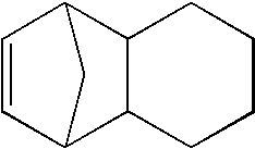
C1=CC2CC1C1CCCCC21
